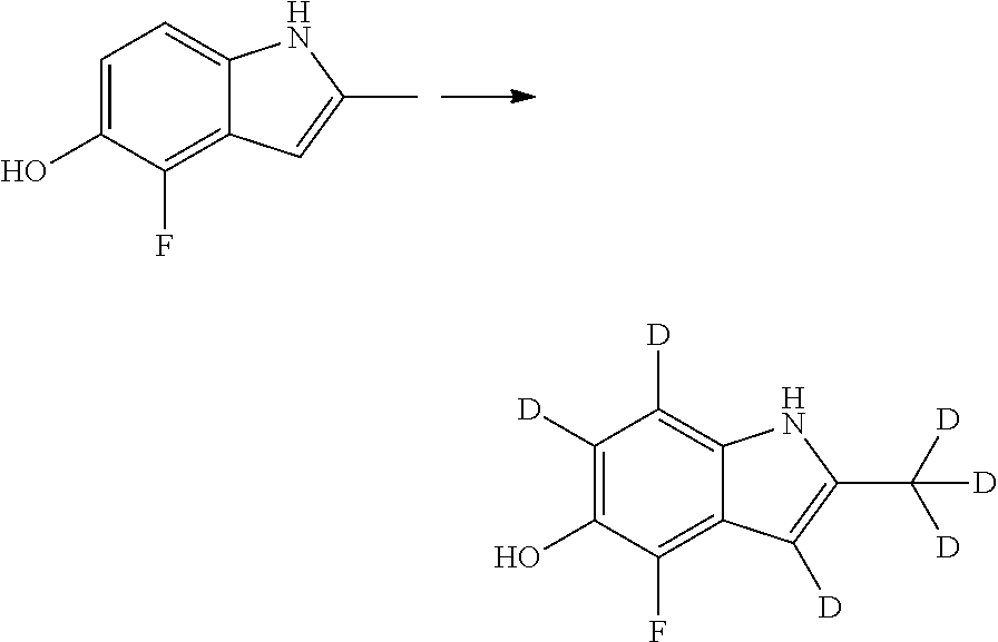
C1=C(O)C(F)=C2C(=C1)NC(C)=C2.C1([D])=C(O)C(F)=C2C(=C1[D])NC(C([D])([D])[D])=C2[D]
